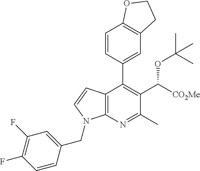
C1=CC(CN2C3=C(C(C4=CC5=C(C=C4)OCC5)=C(C(OC(C)(C)C)[CO2Me])C(C)=N3)C=C2)=CC(F)=C1F
